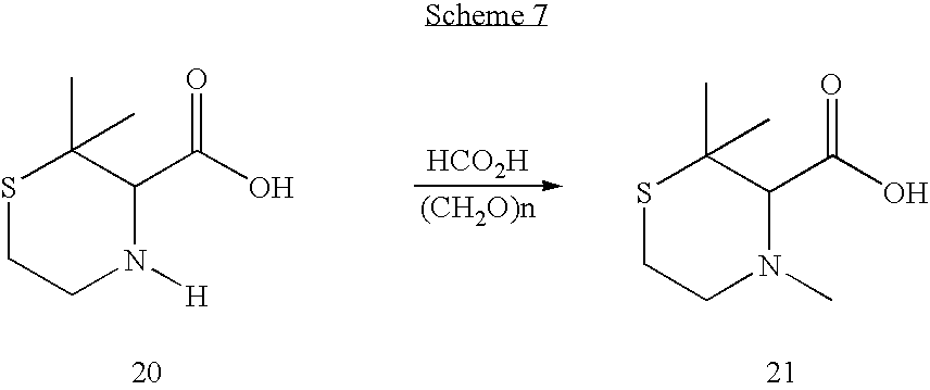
[HCO2H].S1CCN([H])C(C(O)=O)C1(C)C.S1CCN(C)C(C(O)=O)C1(C)C
